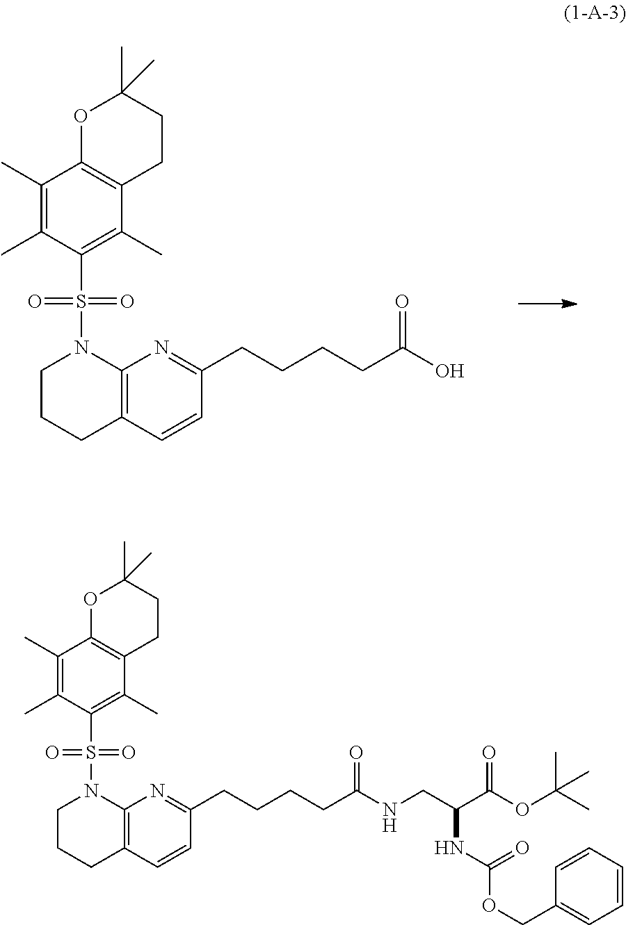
C1(C)=C(C)C(S(N2CCCC3=C2N=C(CCCCC(O)=O)C=C3)(=O)=O)=C(C)C2=C1OC(C)(C)CC2.C1(C)=C(C)C(S(N2CCCC3=C2N=C(CCCCC(NCC(C(OC(C)(C)C)=O)NC(OCC2=CC=CC=C2)=O)=O)C=C3)(=O)=O)=C(C)C2=C1OC(C)(C)CC2
